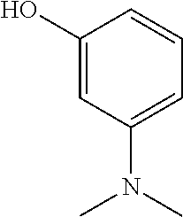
C1(O)=CC(N(C)C)=CC=C1
